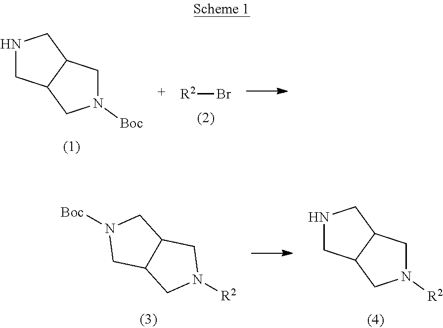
N1CC2C(C1)CN([Boc])C2.[R2]Br.N1([R2])CC2C(C1)CN([Boc])C2.N1CC2C(C1)CN([R2])C2
